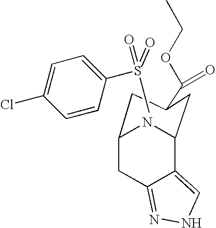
C12CC3=NNC=C3C(N1)CC(C(OCC)=O)C2.S(=O)(=O)(C1=CC=C(Cl)C=C1)C
